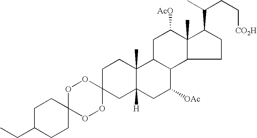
O1C2(OOC3(O1)CC1([H])C(C)(CC3)C3C(C([OAc])C1)C1C(C)(C([AcO])C3)C(C(C)CC[CO2H])CC1)CCC(CC)CC2
